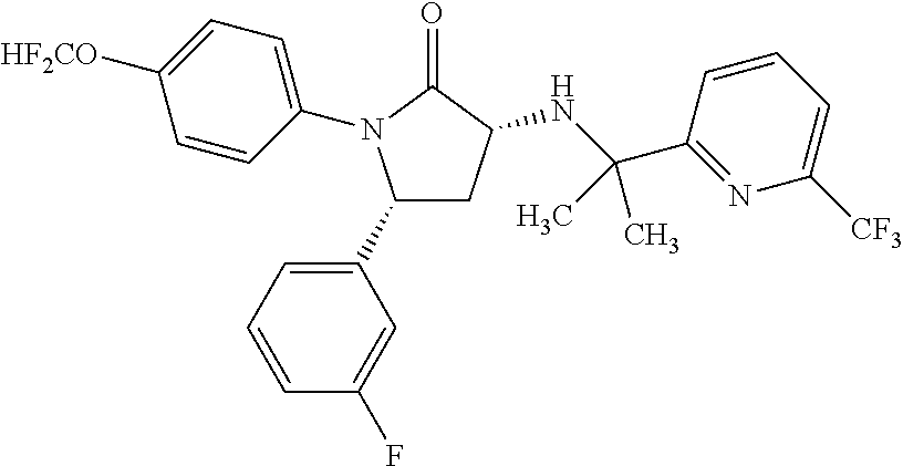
C1(C2=CC=CC(F)=C2)CC(NC(C2=NC([CF3])=CC=C2)(C)C)C(=O)N1C1=CC=C([HF2CO])C=C1
